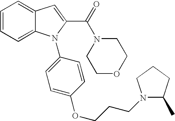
C1=CC=C2C(=C1)C=C(C(=O)N1CCOCC1)N2C1=CC=C(OCCCN2C(C)CCC2)C=C1
